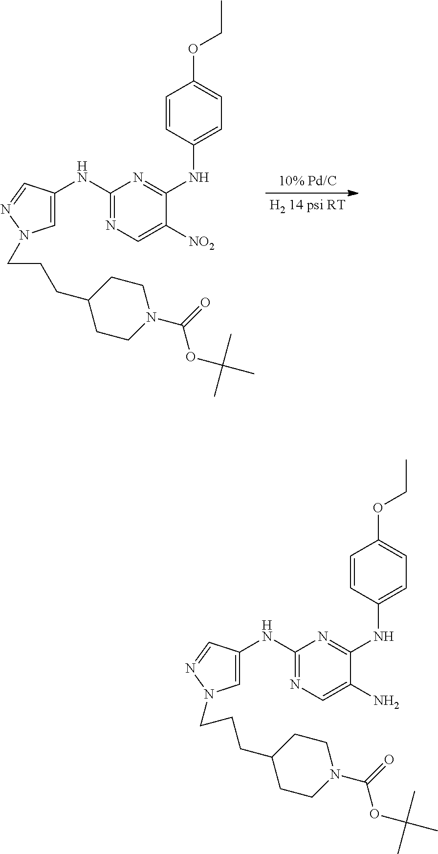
C1(NC2=CN(CCCC3CCN(C(=O)OC(C)(C)C)CC3)N=C2)=NC=C([NO2])C(NC2=CC=C(OCC)C=C2)=N1.C1(NC2=CN(CCCC3CCN(C(=O)OC(C)(C)C)CC3)N=C2)=NC=C(N)C(NC2=CC=C(OCC)C=C2)=N1
